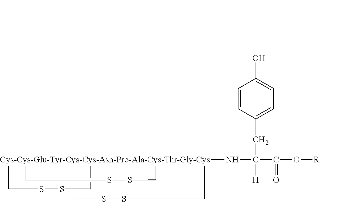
[Cys-Cys-Glu-Tyr-Cys-Cys-Asn-Pro-Ala-Cys-Thr-Gly-Cys]123(NC(CC4=CC=C(O)C=C4)([H])C(=O)O[R])(CSSC1)(CSSC2)CSSC3
